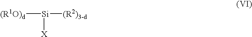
[(R1O)d][Si]([(R2)3-d])[X]
